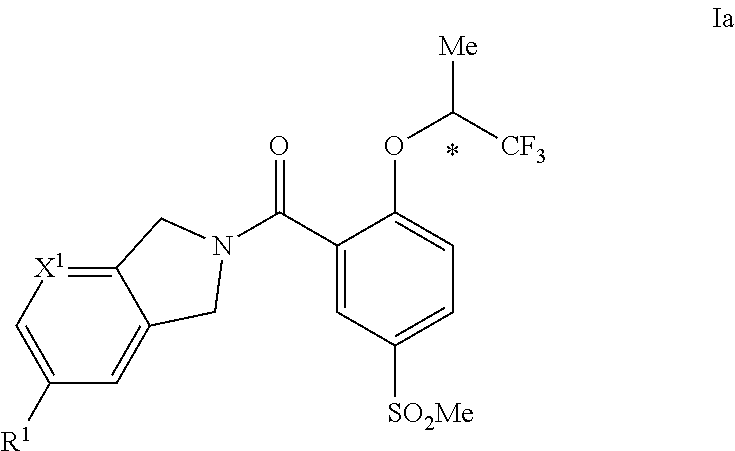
C12=[X1]C=C([R1])C=C1CN(C(C1=CC([SO2Me])=CC=C1OC([Me])[CF3])=O)C2
